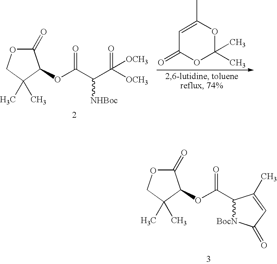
C1(=O)OCC(C)(C)C1OC(C1[BocN]C(=O)C=C1C)=O.C1(=O)OCC(C)(C)C1OC(C(C([OCH3])(=O)[OCH3])[NHBoc])=O.C1=C(C)OC(C)(C)OC1=O
